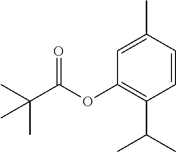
C1=CC(C)=CC(OC(C(C)(C)C)=O)=C1C(C)C
